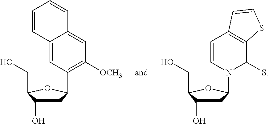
C12=CC(C3CC(O)C(CO)O3)=C([OCH3])C=C1C=CC=C2.C1=CN(C2CC(O)C(CO)O2)C(S)C2=C1C=CS2
